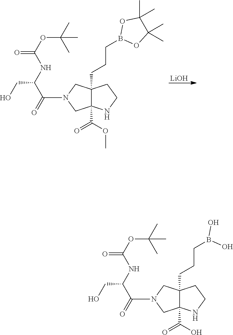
[LiOH].N1(C(=O)C(CO)NC(=O)OC(C)(C)C)CC2(C(OC)=O)C(CCCB3OC(C)(C)C(C)(C)O3)(C1)CCN2.N1(C(=O)C(CO)NC(=O)OC(C)(C)C)CC2(C(O)=O)C(CCCB(O)O)(C1)CCN2
